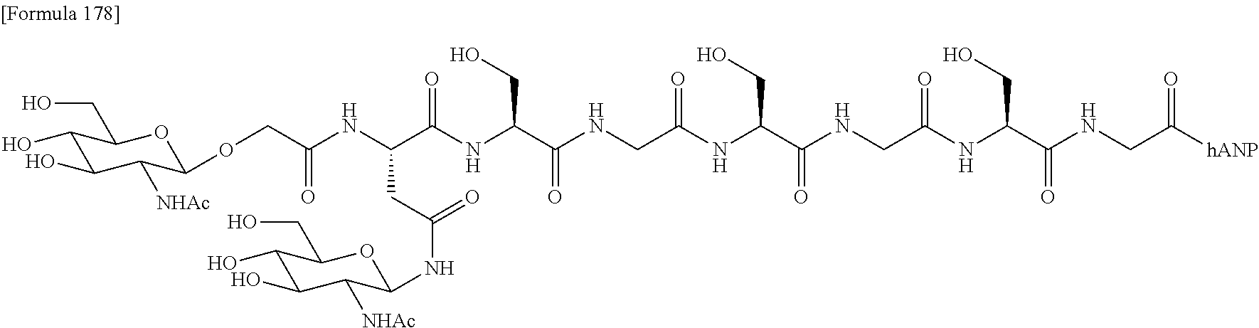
C1(O)C(O)C([NHAc])C(OCC(NC(C(NC(C(NCC(=O)NC(CO)C(=O)NCC(=O)NC(CO)C(=O)NCC([hANP])=O)=O)CO)=O)CC(NC2C([NHAc])C(O)C(O)C(CO)O2)=O)=O)OC1CO
